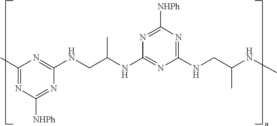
C1(C)=NC([NHPh])=NC(NCC(NC2=NC(NCC(NC)C)=NC([NHPh])=N2)C)=N1
